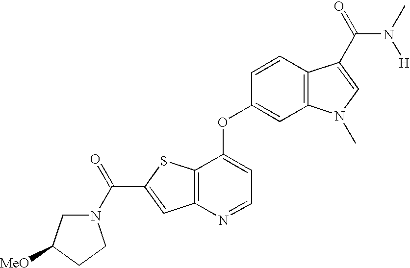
N1(C(=O)C2=CC3=C(S2)C(OC2=CC4=C(C=C2)C(C(=O)N(C)[H])=CN4C)=CC=N3)CC([MeO])CC1
